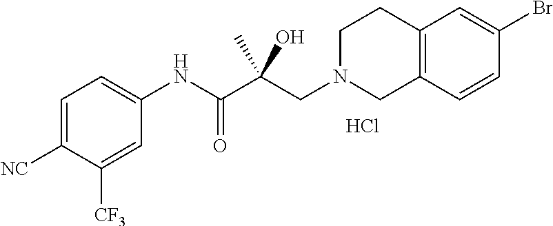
C1=C([NC])C([CF3])=CC(NC(C(CN2CCC3=C(C2)C=CC(Br)=C3)(C)O)=O)=C1.Cl
